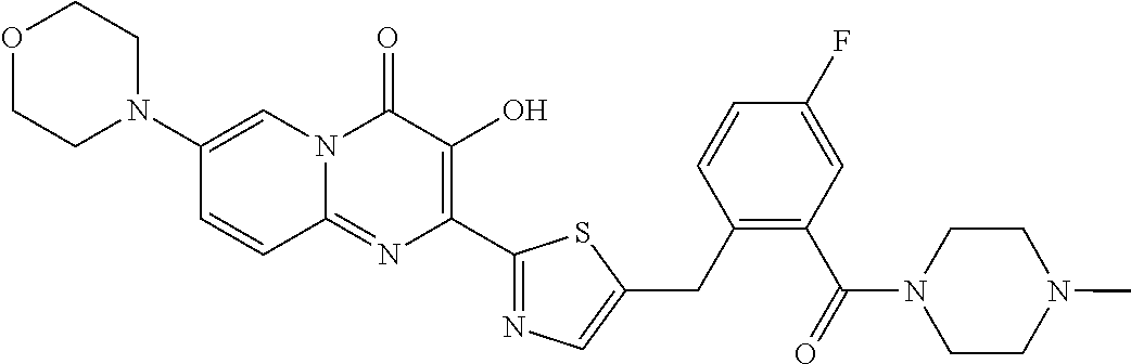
O1CCN(C2=CN3C(=NC(C4=NC=C(CC5=C(C(=O)N6CCN(C)CC6)C=C(F)C=C5)S4)=C(O)C3=O)C=C2)CC1
